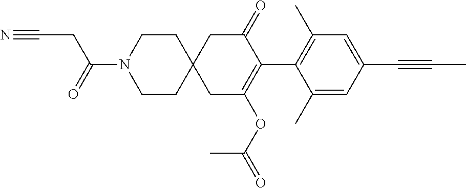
C1(C)=CC(C#CC)=CC(C)=C1C1=C(OC(=O)C)CC2(CC1=O)CCN(C(=O)CC#N)CC2
